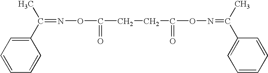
C1=CC=C(C(C)=NOC(=O)CCC(=O)ON=C(C2=CC=CC=C2)C)C=C1
